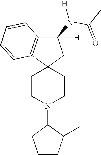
N1(C2CCCC2C)CCC2(CC1)CC(N(C(C)=O)[H])([H])C1=C2C=CC=C1
